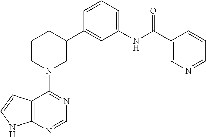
C12=C(N=CN=C1N1CC(C3=CC(NC(C4=CN=CC=C4)=O)=CC=C3)CCC1)NC=C2
